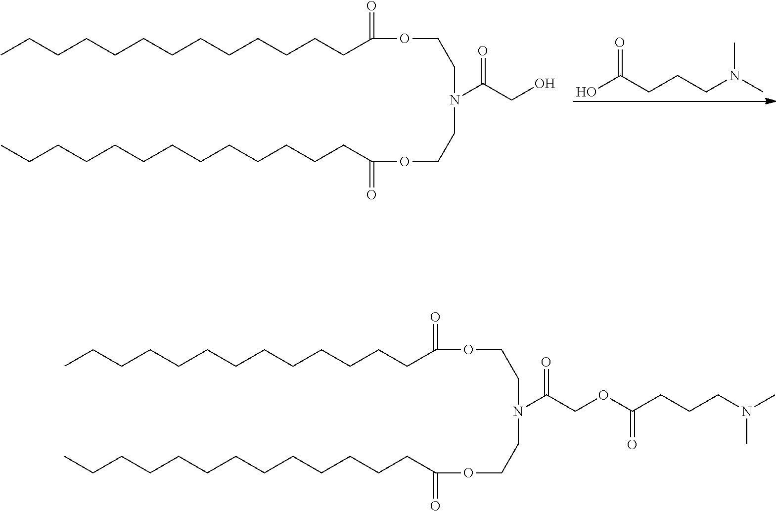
CCCCCCCCCCCCCC(OCCN(CCOC(CCCCCCCCCCCCC)=O)C(CO)=O)=O.OC(CCCN(C)C)=O.CCCCCCCCCCCCCC(OCCN(CCOC(CCCCCCCCCCCCC)=O)C(COC(CCCN(C)C)=O)=O)=O
